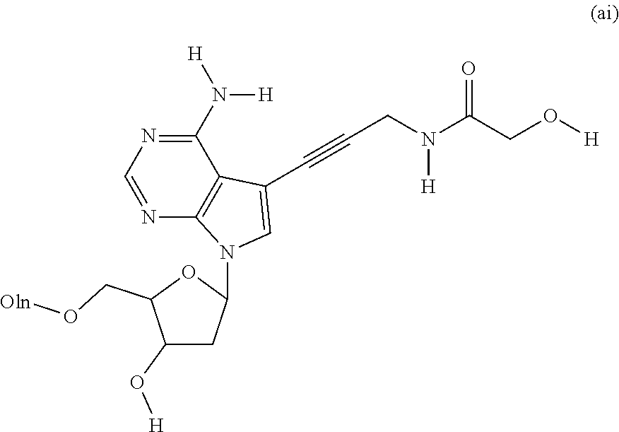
C(#CCN(C(CO[H])=O)[H])C1=CN(C2CC(O[H])C(CO[Oln])O2)C2=C1C(N([H])[H])=NC=N2
